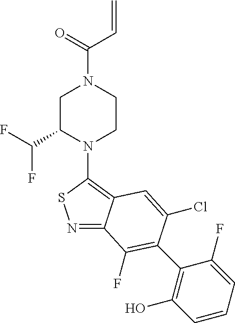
N1=C2C(=C(N3CCN(C(=O)C=C)CC3C(F)F)S1)C=C(Cl)C(C1=C(O)C=CC=C1F)=C2F
